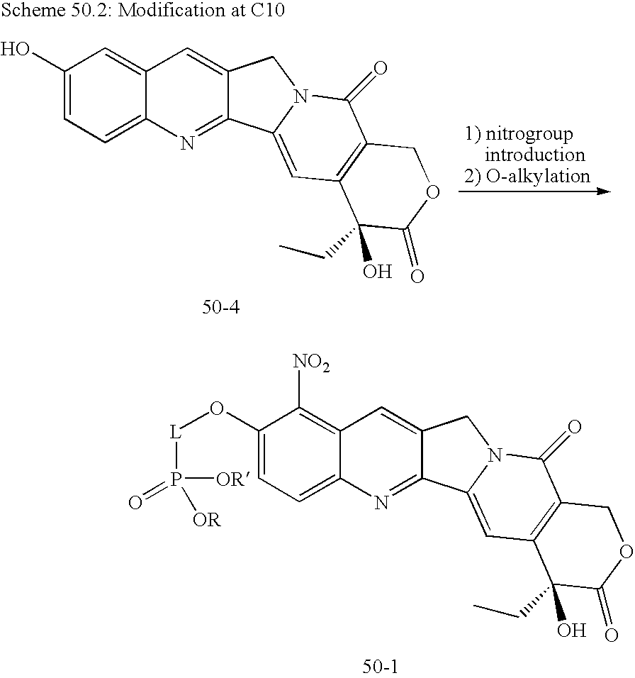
C1(O[L]P([OR])(=O)[OR])=CC=C2C(=C1[NO2])C=C1C(=N2)C2=CC3=C(C(=O)N2C1)COC(=O)C3(CC)O.C1(O)=CC=C2C(=C1)C=C1C(=N2)C2=CC3=C(C(=O)N2C1)COC(=O)C3(CC)O
